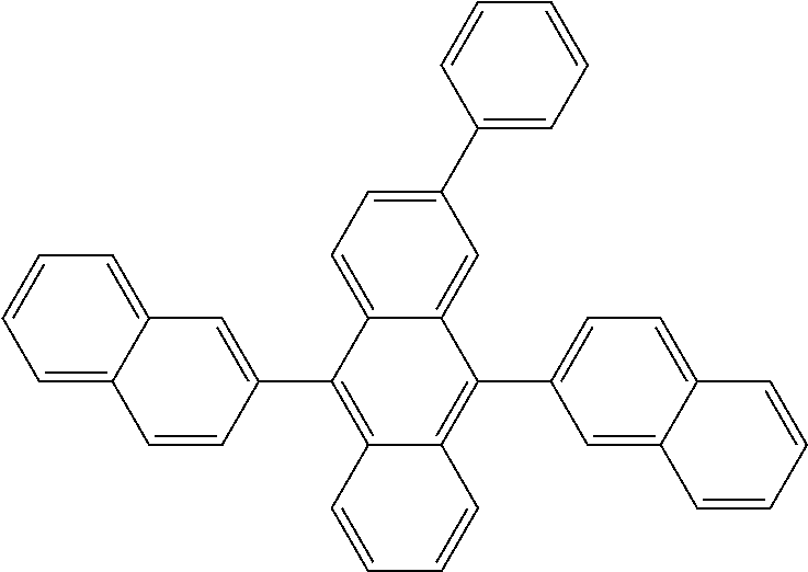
C12=CC=CC=C1C=C(C1=C3C(=C(C4=CC=C5C(=C4)C=CC=C5)C4=CC(C5=CC=CC=C5)=CC=C14)C=CC=C3)C=C2
